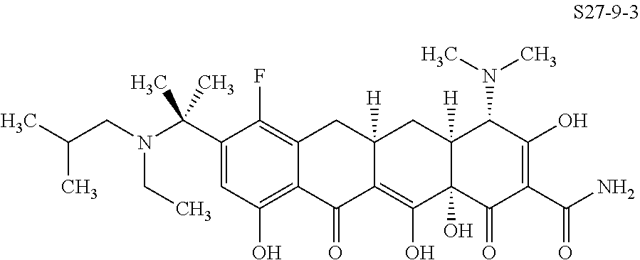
C1(C(C)(C)N(CC(C)C)CC)=CC(O)=C2C(=C1F)CC1([H])C(=C(O)C3(O)C([H])(C1)C(N(C)C)C(O)=C(C(N)=O)C3=O)C2=O
